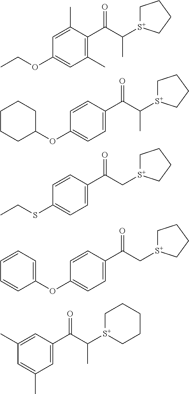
C1(C)=C(C(C([S+]2CCCC2)C)=O)C(C)=CC(OCC)=C1.C1=C(C(C([S+]2CCCC2)C)=O)C=CC(OC2CCCCC2)=C1.C1=C(C(C[S+]2CCCC2)=O)C=CC(SCC)=C1.C1=C(C(C[S+]2CCCC2)=O)C=CC(OC2=CC=CC=C2)=C1.C1=C(C(C([S+]2CCCCC2)C)=O)C=C(C)C=C1C
